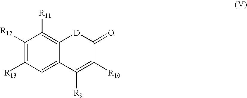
C1([R12])=C([R13])C=C2C(=C1[R11])[D]C(=O)C([R10])=C2[R9]
